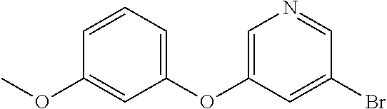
C1=CC=C(OC2=CN=CC(Br)=C2)C=C1OC
